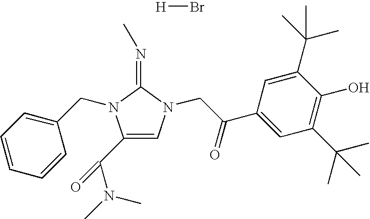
C1(C(N(C)C)=O)=CN(CC(C2=CC(C(C)(C)C)=C(O)C(C(C)(C)C)=C2)=O)C(=NC)N1CC1=CC=CC=C1.[H]Br
